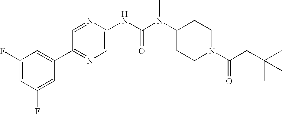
C1(F)=CC(F)=CC(C2=NC=C(NC(N(C3CCN(C(CC(C)(C)C)=O)CC3)C)=O)N=C2)=C1
